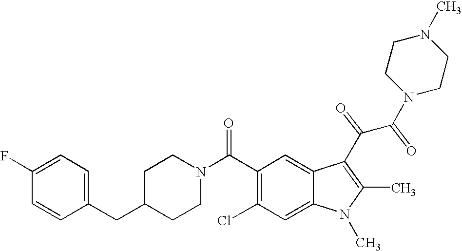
C1(F)=CC=C(CC2CCN(C(C3=C(Cl)C=C4C(=C3)C(C(C(N3CCN(C)CC3)=O)=O)=C(C)N4C)=O)CC2)C=C1
